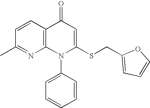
C1(C)=NC2=C(C=C1)C(=O)C=C(SCC1=CC=CO1)N2C1=CC=CC=C1
